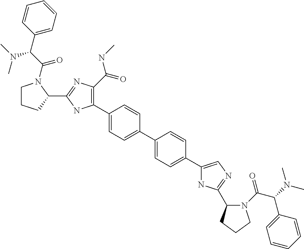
C1(C2=C(C(=O)NC)N=C(C3CCCN3C(C(C3=CC=CC=C3)N(C)C)=O)N2)=CC=C(C2=CC=C(C3=CN=C(C4N(C(=O)C(C5=CC=CC=C5)N(C)C)CCC4)N3)C=C2)C=C1
